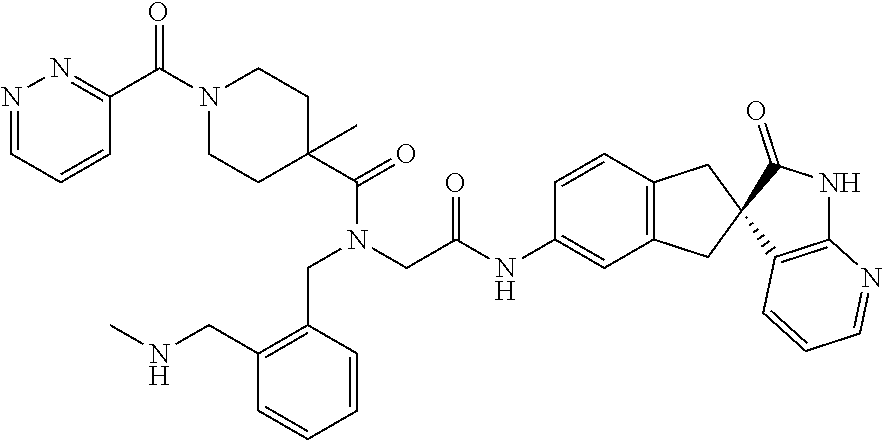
C1=CC=NN=C1C(N1CCC(C(N(CC2=C(CNC)C=CC=C2)CC(NC2=CC3=C(C=C2)CC2(C3)C3=C(NC2=O)N=CC=C3)=O)=O)(C)CC1)=O
